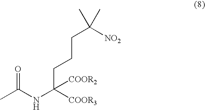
CC(NC([COOR3])([COOR2])CCCC([NO2])(C)C)=O
